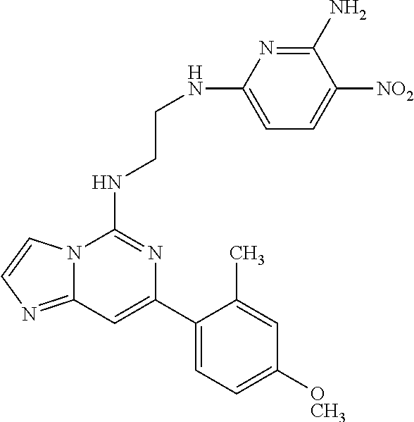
C12=NC=CN1C(NCCNC1=CC=C([NO2])C(N)=N1)=NC(C1=CC=C([OCH3])C=C1C)=C2
